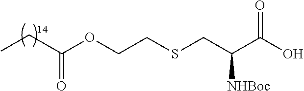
CCC(OCCSCC(C(O)=O)[NHBoc])=O
